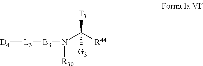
[D4][L3][B3]N(C([R44])([T3])[G3])[R30]
